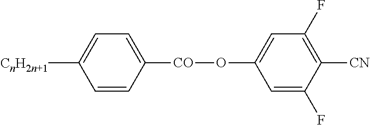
C1=CC([CO]OC2=CC(F)=C([CN])C(F)=C2)=CC=C1[CnH2n+1]
